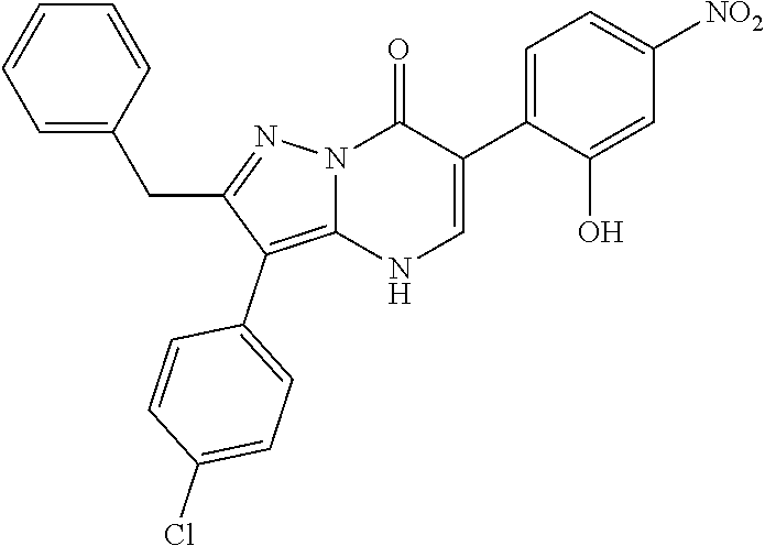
O=C1N2C(=C(C3=CC=C(Cl)C=C3)C(CC3=CC=CC=C3)=N2)NC=C1C1=CC=C([NO2])C=C1O
